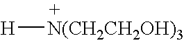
[N(CH2CH2OH)3][H]
